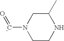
C1(C)CN(C=O)CCN1
